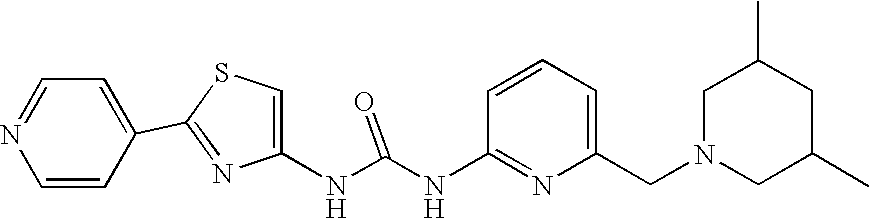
N(C(=O)NC1=NC(CN2CC(C)CC(C)C2)=CC=C1)C1=CSC(C2=CC=NC=C2)=N1
